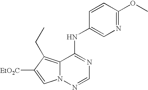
C12=C(CC)C([EtO2C])=CN1N=CN=C2NC1=CN=C(OC)C=C1
